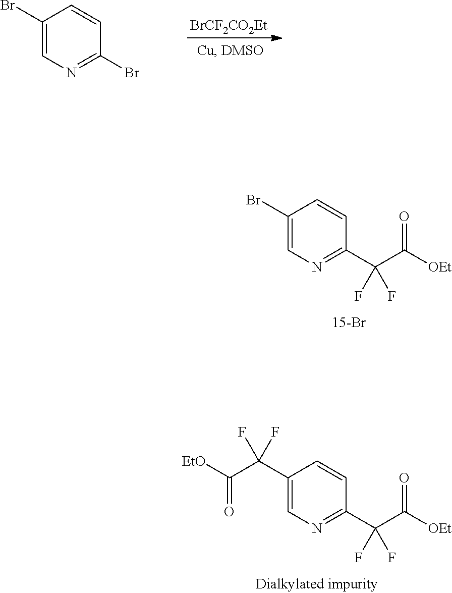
C1(C(C([EtO])=O)(F)F)=CN=C(C(C([OEt])=O)(F)F)C=C1.C1(Br)=CN=C(C(C([OEt])=O)(F)F)C=C1.C1(Br)=CN=C(Br)C=C1.[BrCF2CO2Et]
